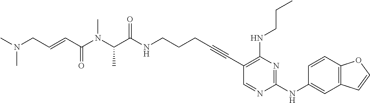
CN(CC=CC(N(C(C(NCCCC#CC1=C(NCCC)N=C(NC2=CC3=C(C=C2)OC=C3)N=C1)=O)C)C)=O)C
